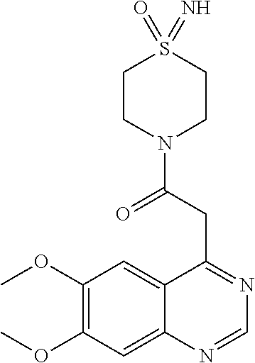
C12=CC(OC)=C(OC)C=C1N=CN=C2CC(N1CCS(=O)(=N)CC1)=O
